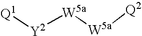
[Q1][Y2][W5a][W5a][Q2]
